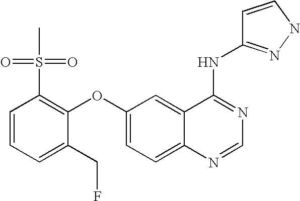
C1=CC=C(CF)C(OC2=CC=C3C(=C2)C(NC2=NNC=C2)=NC=N3)=C1S(C)(=O)=O
